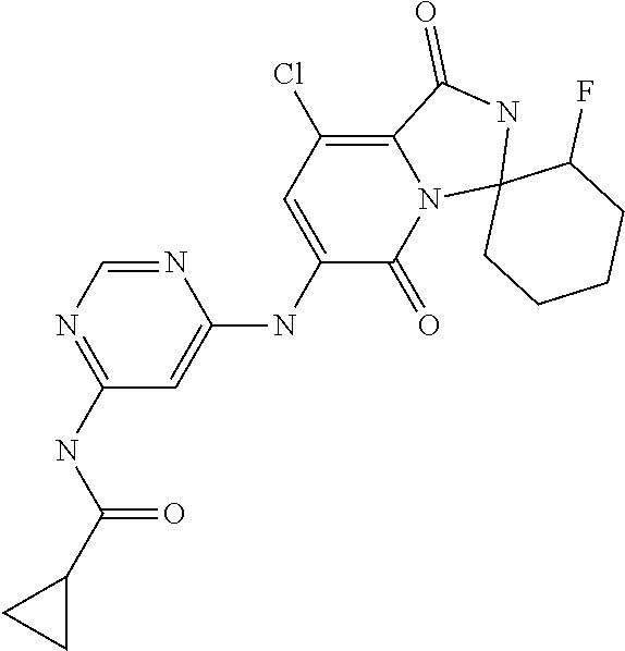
C1(NC(C2CC2)=O)=NC=NC(NC2=CC(Cl)=C3N(C2=O)C2(NC3=O)CCCCC2F)=C1
